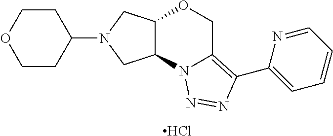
Cl.C1(N2CC3C(C2)N2C(=C(C4=CC=CC=N4)N=N2)CO3)CCOCC1
